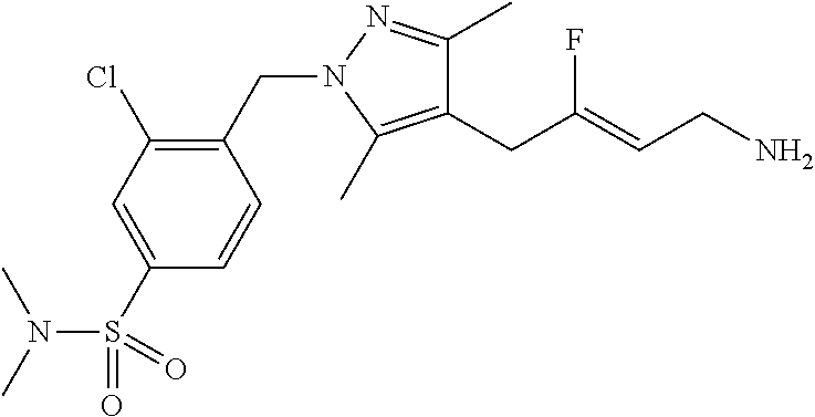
C1(C)=NN(CC2=C(Cl)C=C(S(=O)(N(C)C)=O)C=C2)C(C)=C1CC(=CCN)F
